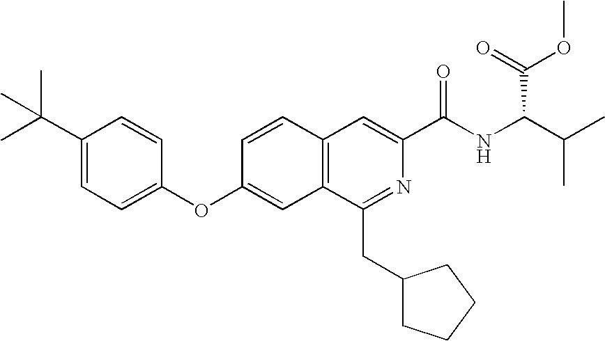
C1=CC(OC2=CC=C(C(C)(C)C)C=C2)=CC2=C1C=C(C(NC(C(OC)=O)C(C)C)=O)N=C2CC1CCCC1
